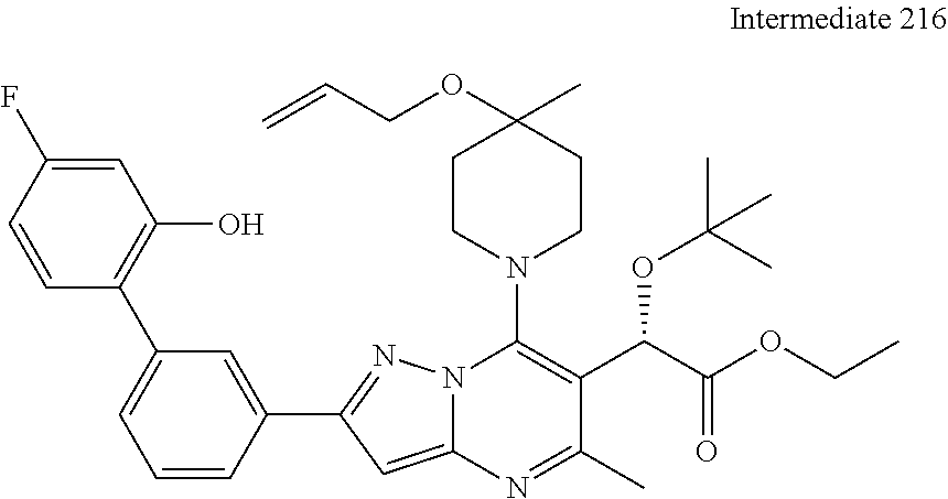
C1=CC(C2=CC=CC(C3=NN4C(=C3)N=C(C)C(C(C(OCC)=O)OC(C)(C)C)=C4N3CCC(C)(OCC=C)CC3)=C2)=C(O)C=C1F
